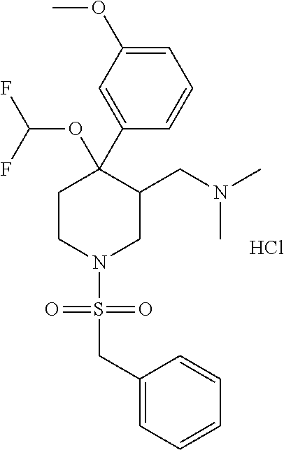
C1=C(OC)C=C(C2(OC(F)F)CCN(S(=O)(=O)CC3=CC=CC=C3)CC2CN(C)C)C=C1.Cl
